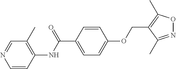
C1=CC(NC(C2=CC=C(OCC3=C(C)ON=C3C)C=C2)=O)=C(C)C=N1
